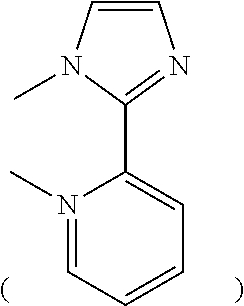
CN1=CC=CC=C1C1=NC=CN1C
